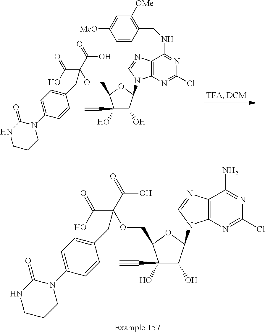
C(C(C(O)=O)(OCC1C(C#C)(O)C(O)C(N2C3=C(C(NCC4=C([OMe])C=C([MeO])C=C4)=NC(Cl)=N3)N=C2)O1)CC1=CC=C(N2C(=O)NCCC2)C=C1)(O)=O.C(C(C(O)=O)(OCC1C(C#C)(O)C(O)C(N2C3=C(C(N)=NC(Cl)=N3)N=C2)O1)CC1=CC=C(N2C(=O)NCCC2)C=C1)(O)=O
